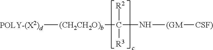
[(CH2CH2O)b](C(N[(GM][CSF)])([R2])[R3])[POLY-(X2)d]
